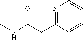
N1=C(CC(NC)=O)C=CC=C1
